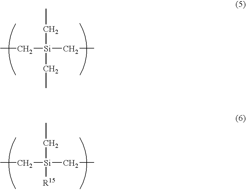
CC[Si](CC)(CC)CC.CC[Si](CC)(CC)[R15]
